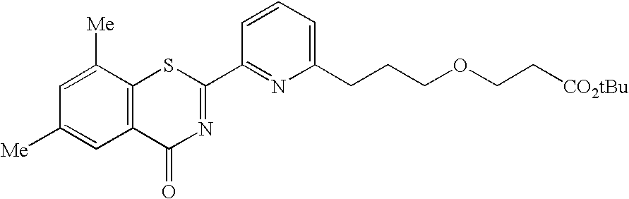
C1([Me])=CC2=C(C([Me])=C1)SC(C1=NC(CCCOCC[CO2tBu])=CC=C1)=NC2=O
